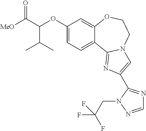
C1(OC(C(=O)[MeO])C(C)C)=CC=C2C(=C1)OCCN1C2=NC(C2=NC=NN2CC(F)(F)F)=C1
